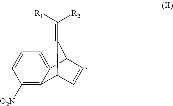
C1([O2N])=C2C(=CC=C1)C1C=CC2C1=C([R2])[R1]
